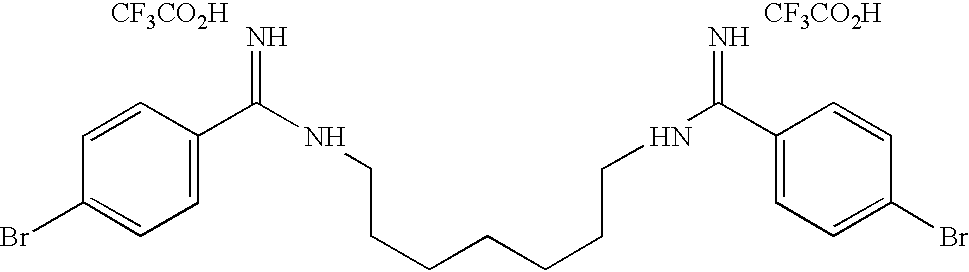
C1=C(C(NCCCCCCCNC(=N)C2=CC=C(Br)C=C2)=N)C=CC(Br)=C1.[CF3CO2H].[CF3CO2H]
